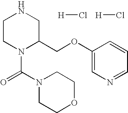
C1CN(C(=O)N2CCOCC2)C(COC2=CN=CC=C2)CN1.[H]Cl.[H]Cl
